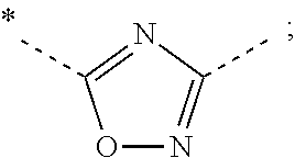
O1N=C(C)N=C1C
